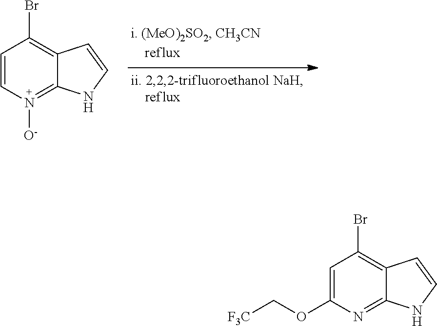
C1=CN([O-])=C2C(=C1Br)C=CN2.C1=C(OC[F3C])N=C2C(=C1Br)C=CN2
